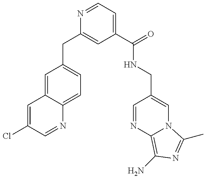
C1=C(Cl)C=NC2=CC=C(CC3=CC(C(NCC4=CN5C(=C(N)N=C5C)N=C4)=O)=CC=N3)C=C12
